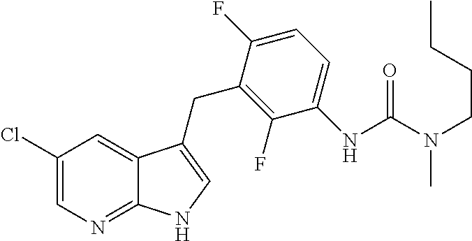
C1(Cl)=CN=C2C(=C1)C(CC1=C(F)C(NC(=O)N(C)CCCC)=CC=C1F)=CN2
